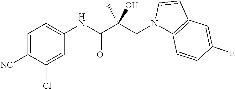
C1=C([NC])C(Cl)=CC(NC(=O)C(CN2C3=C(C=C2)C=C(F)C=C3)(C)O)=C1
